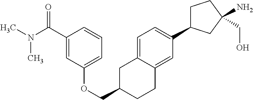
C1=C2C(=CC(C3CCC(CO)(N)C3)=C1)CCC(COC1=CC=CC(C(N(C)C)=O)=C1)C2
